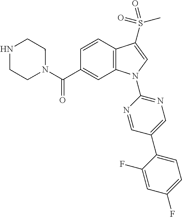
C(C1=CC2=C(C=C1)C(S(C)(=O)=O)=CN2C1=NC=C(C2=CC=C(F)C=C2F)C=N1)(=O)N1CCNCC1
